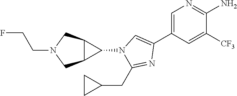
C1=C(C2=CN(C3C4C3CN(CCF)C4)C(CC3CC3)=N2)C=C([CF3])C(N)=N1
